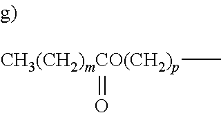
[CH3(CH2)mCO(CH2)p](C)=O
